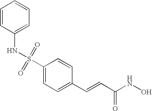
C1=C(S(NC2=CC=CC=C2)(=O)=O)C=CC(C=CC(NO)=O)=C1
